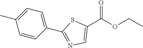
C1(C(OCC)=O)=CN=C(C2=CC=C(C)C=C2)S1
